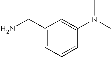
C1(CN)=CC=CC(N(C)C)=C1
